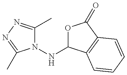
N1(NC2OC(=O)C3=C2C=CC=C3)C(C)=NN=C1C
